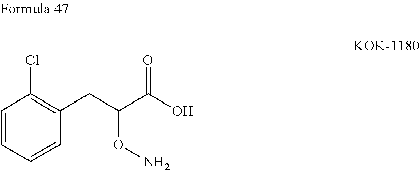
C1=CC(Cl)=C(CC(C(O)=O)ON)C=C1
